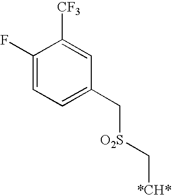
C1(F)=CC=C(C[O2S]C[*CH*])C=C1[CF3]
